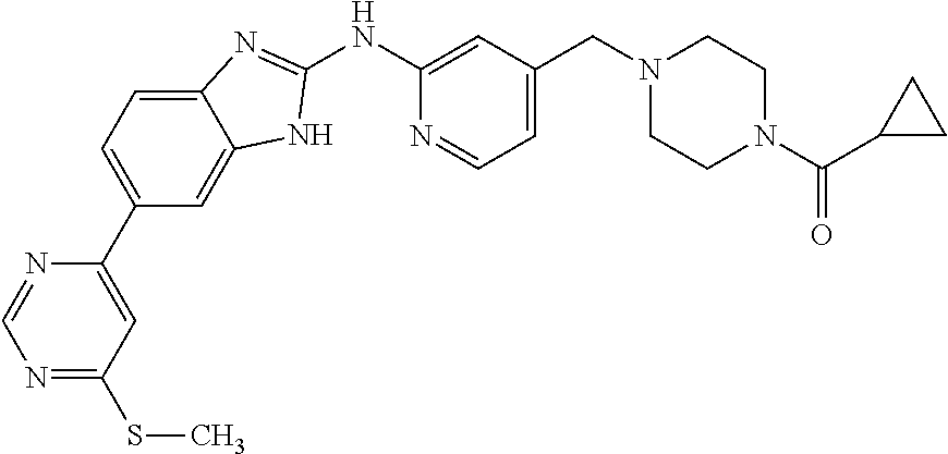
N1=C(SC)C=C(C2=CC=C3C(=C2)NC(NC2=CC(CN4CCN(C(C5CC5)=O)CC4)=CC=N2)=N3)N=C1
